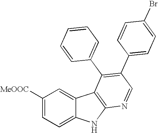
C1([MeOOC])=CC=C2C(=C1)C1=C(N2)N=CC(C2=CC=C(Br)C=C2)=C1C1=CC=CC=C1
